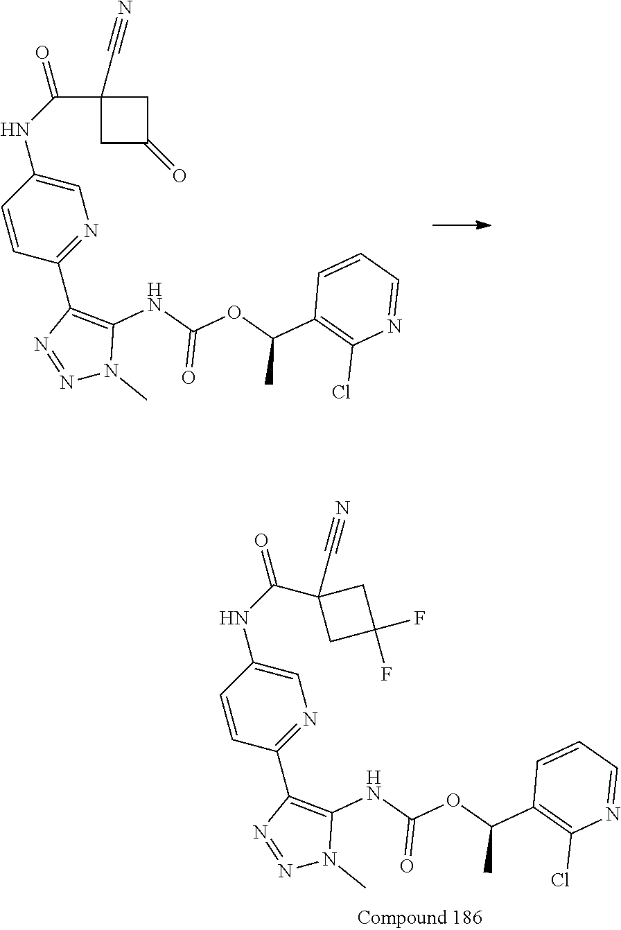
C(NC1=CN=C(C2=C(NC(OC(C3=C(Cl)N=CC=C3)C)=O)N(C)N=N2)C=C1)(=O)C1(C#N)CC(=O)C1.C1(C(NC2=CN=C(C3=C(NC(OC(C4=C(Cl)N=CC=C4)C)=O)N(C)N=N3)C=C2)=O)(C#N)CC(F)(F)C1
